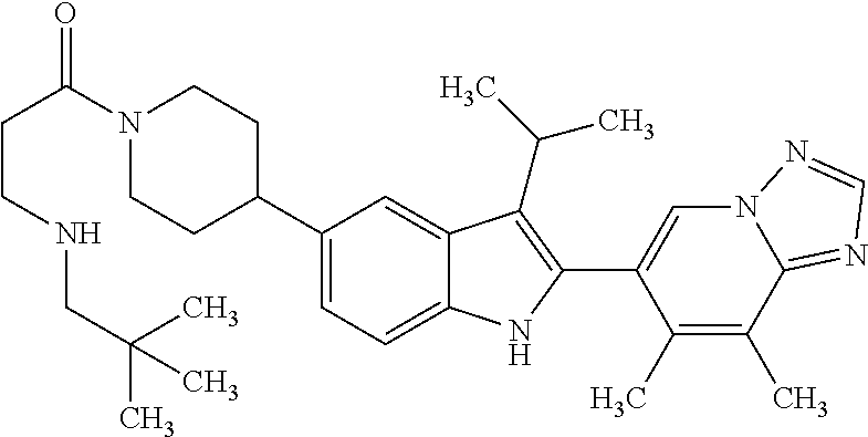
C(C(=O)N1CCC(C2=CC=C3C(=C2)C(C(C)C)=C(C2=CN4C(=NC=N4)C(C)=C2C)N3)CC1)CNCC(C)(C)C
